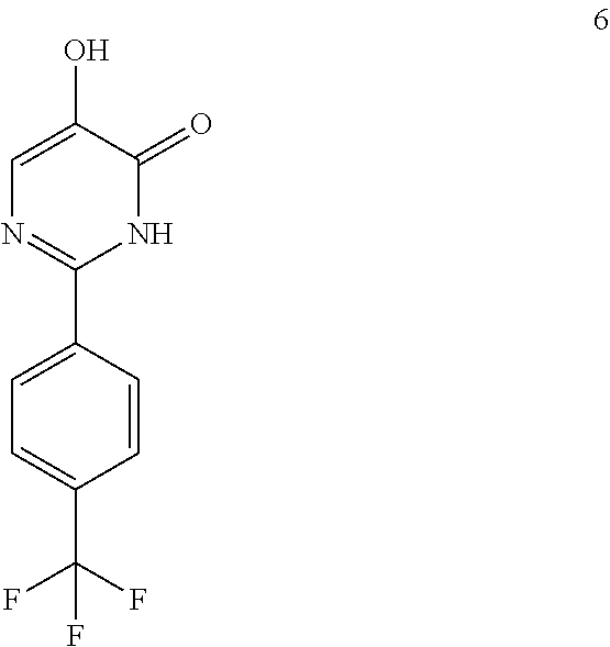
C1=C(O)C(=O)NC(C2=CC=C(C(F)(F)F)C=C2)=N1
